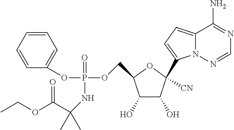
C(C1C(O)C(O)C(C2=CC=C3N2N=CN=C3N)([CN])O1)OP(=O)(OC1=CC=CC=C1)NC(C(=O)OCC)(C)C
